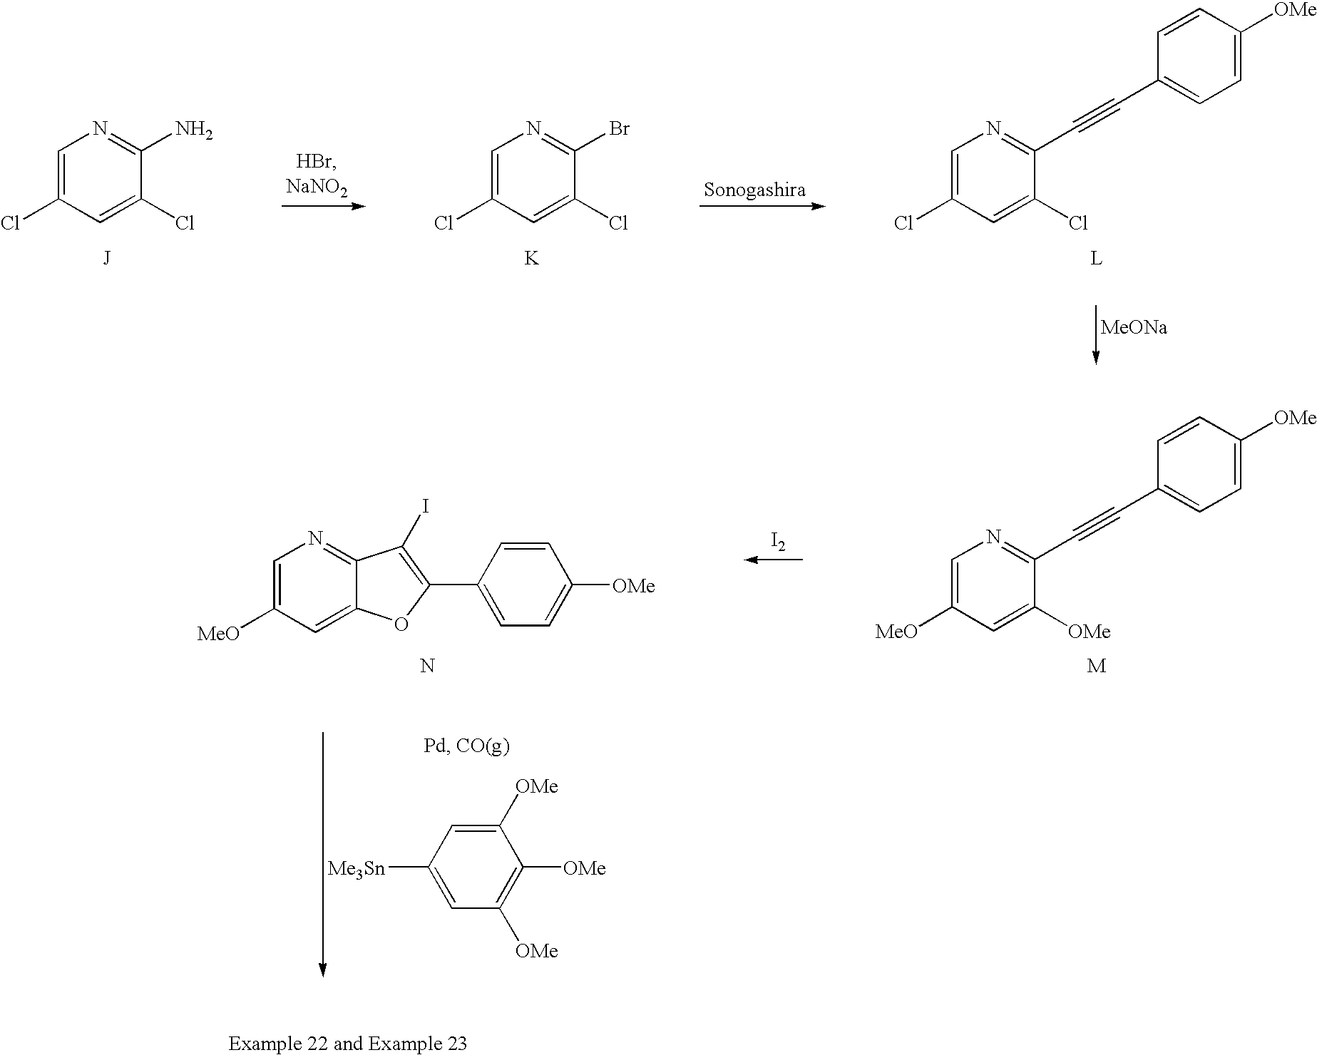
C1=C([MeO])C=C2C(=N1)C(I)=C(C1=CC=C([OMe])C=C1)O2.N.C1=C([MeO])C=C([OMe])C(C#CC2=CC=C([OMe])C=C2)=N1.[M].C1([Me3Sn])=CC([OMe])=C([OMe])C([OMe])=C1.[I2].[MeONa].C1=C(Cl)C=C(Cl)C(C#CC2=CC=C([OMe])C=C2)=N1.[L].C1=C(Cl)C=C(Cl)C(Br)=N1.[K].C1=C(Cl)C=C(Cl)C(N)=N1
